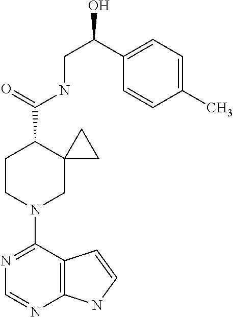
N1=C(N2CC3(C(C(=O)NCC(C4=CC=C(C)C=C4)O)CC2)CC3)C2=C(N=C1)NC=C2
